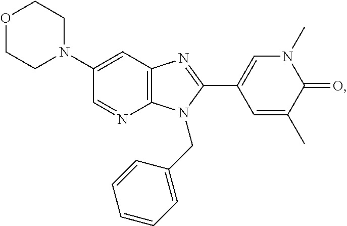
C1=NC2=C(C=C1N1CCOCC1)N=C(C1=CN(C)C(=O)C(C)=C1)N2CC1=CC=CC=C1
